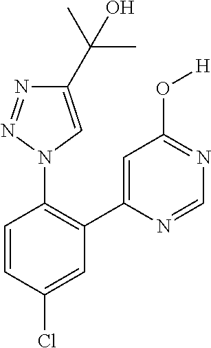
C1(C(C)(C)O)=CN(C2=C(C3=CC(O[H])=NC=N3)C=C(Cl)C=C2)N=N1
